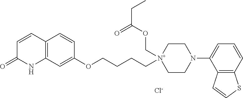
C1=CC2=C(NC1=O)C=C(OCCCC[N+]1(COC(CC)=O)CCN(C3=CC=CC4=C3C=CS4)CC1)C=C2.[Cl-]
